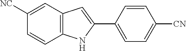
C12=C(C=C([NC])C=C1)C=C(C1=CC=C([CN])C=C1)N2
